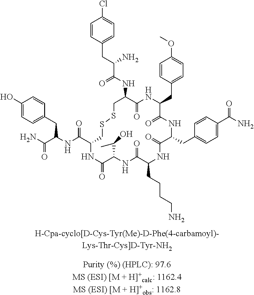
C1=CC(CC(C(NC2C(=O)NC(CC3=CC=C(OC)C=C3)C(=O)NC(CC3=CC=C(C(N)=O)C=C3)C(=O)NC(CCCCN)C(=O)NC(C(C)O)C(=O)NC(C(NC(C(N)=O)CC3=CC=C(O)C=C3)=O)CSSC2)=O)N)=CC=C1Cl
